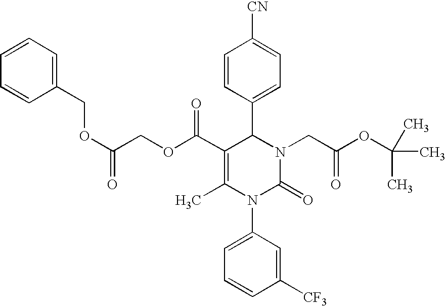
O(CC(OCC1=CC=CC=C1)=O)C(C1=C(C)N(C2=CC=CC([CF3])=C2)C(=O)N(CC(OC(C)(C)C)=O)C1C1=CC=C([CN])C=C1)=O
